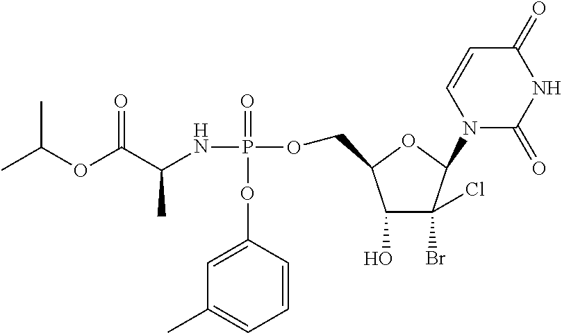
CC(OC(C(NP(=O)(OC1=CC(C)=CC=C1)OCC1C(O)C(Br)(Cl)C(N2C(=O)NC(=O)C=C2)O1)C)=O)C
